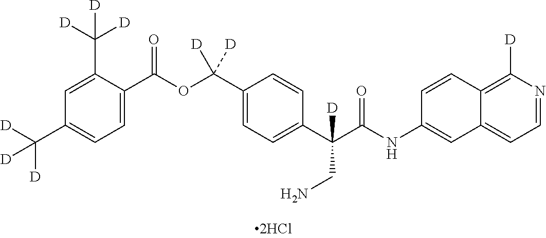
C1=C(C(OC(C2=CC=C(C(C(NC3=CC4=CC=NC([D])=C4C=C3)=O)(CN)[D])C=C2)([D])[D])=O)C(C([D])([D])[D])=CC(C([D])([D])[D])=C1
